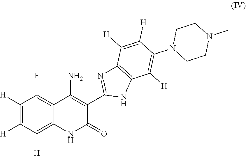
C1(F)=C2C(=C([H])C([H])=C1[H])NC(=O)C(C1=NC3=C(N1)C([H])=C(N1CCN(C)CC1)C([H])=C3[H])=C2N
